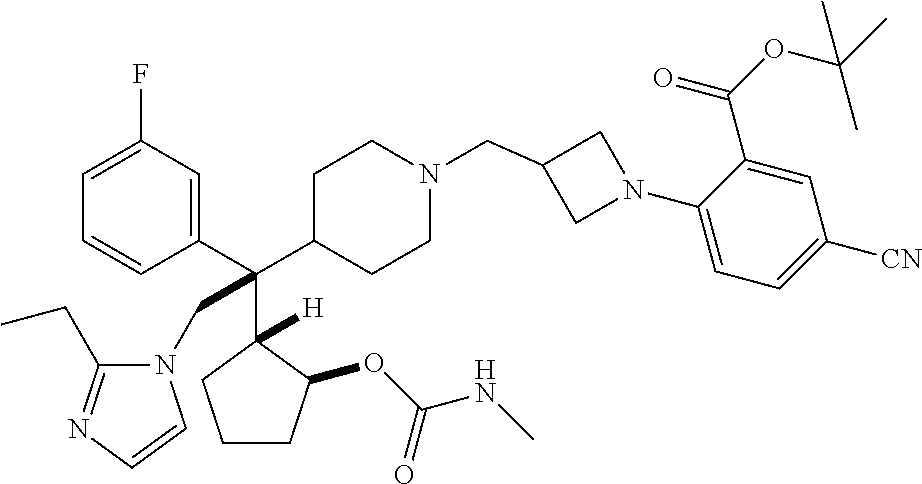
C1=C(F)C=C(C(C2CCN(CC3CN(C4=CC=C([CN])C=C4C(OC(C)(C)C)=O)C3)CC2)(C2([H])C(OC(NC)=O)CCC2)CN2C(CC)=NC=C2)C=C1
